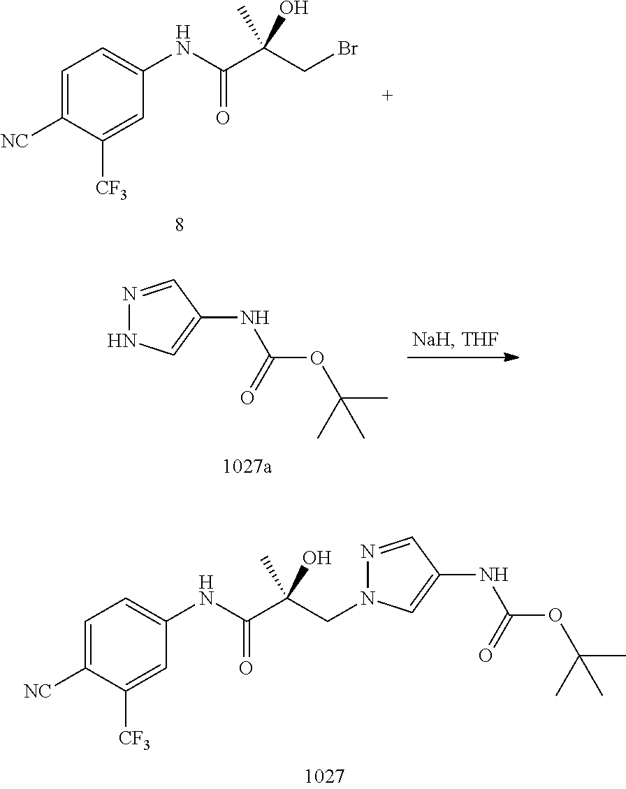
N1=CC(NC(OC(C)(C)C)=O)=CN1.C1=C([CF3])C([NC])=CC=C1NC(C(CN1N=CC(NC(OC(C)(C)C)=O)=C1)(O)C)=O.C1=C([CF3])C([NC])=CC=C1NC(C(CBr)(O)C)=O
